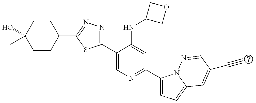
C1CC(C2=NN=C(C3=CN=C(C4=CC=C5N4N=CC(C#C)=C5)C=C3NC3COC3)S2)CCC1(O)C
